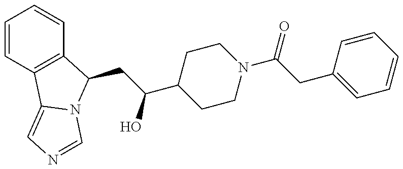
C(C(O)C1CCN(C(CC2=CC=CC=C2)=O)CC1)C1C2=C(C=CC=C2)C2=CN=CN21
